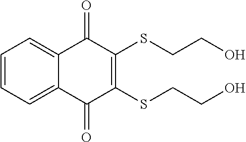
C1=CC=C2C(=C1)C(=O)C(SCCO)=C(SCCO)C2=O
